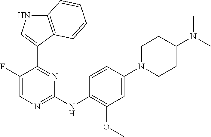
C1(F)=CN=C(NC2=C(OC)C=C(N3CCC(N(C)C)CC3)C=C2)N=C1C1=CNC2=C1C=CC=C2
